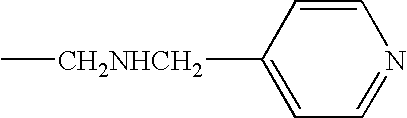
C1([CH2NHCH2]C)=CC=NC=C1
